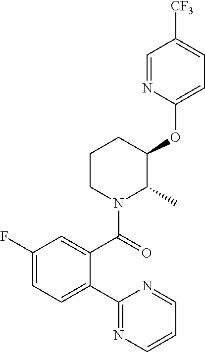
C1(F)=CC=C(C2=NC=CC=N2)C(C(=O)N2C(C)C(OC3=CC=C([CF3])C=N3)CCC2)=C1
